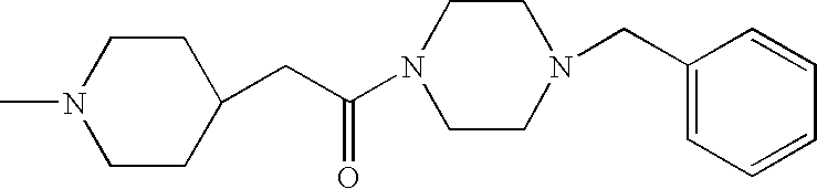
C1CC(CC(N2CCN(CC3=CC=CC=C3)CC2)=O)CCN1C
